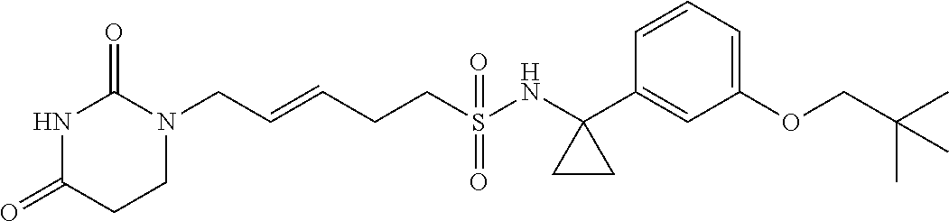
C(=CCCS(NC1(C2=CC(OCC(C)(C)C)=CC=C2)CC1)(=O)=O)CN1C(=O)NC(=O)CC1
